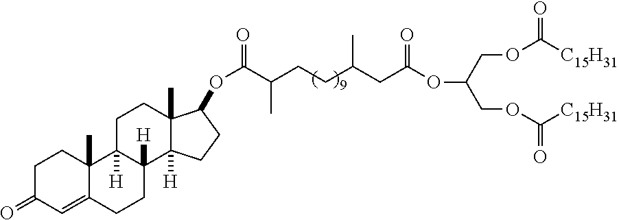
C(COC([C15H31])=O)(COC([C15H31])=O)OC(CC(CCC(C(OC1C2(C)C([H])(CC1)C1([H])C([H])(CC2)C2(C)C(=CC(=O)CC2)CC1)=O)C)C)=O
